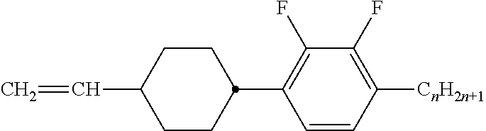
C1CC(C2=C(F)C(F)=C([CnH2n+1])C=C2)CCC1C=C
